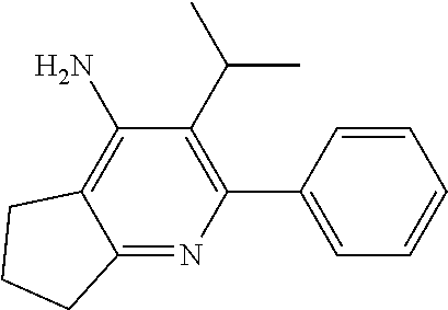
C12=C(N)C(C(C)C)=C(C3=CC=CC=C3)N=C1CCC2
